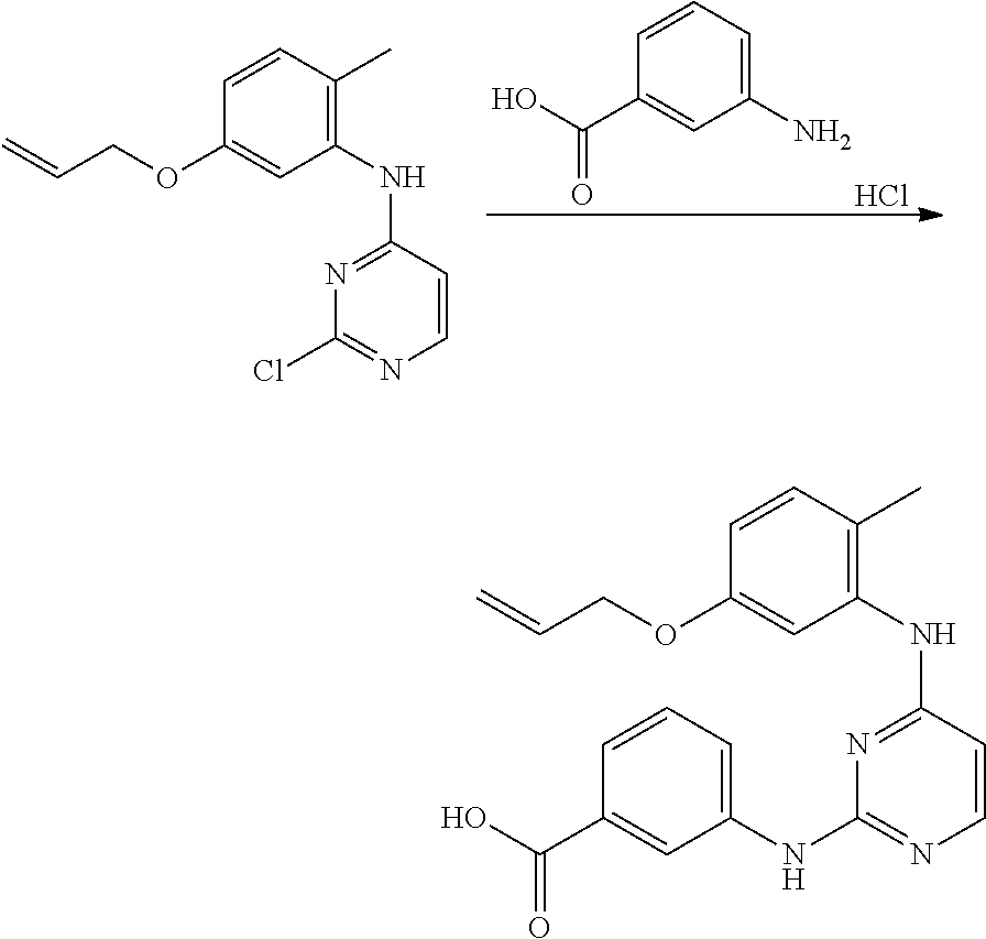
C1(N)=CC=CC(C(O)=O)=C1.Cl.C1(NC2=NC(Cl)=NC=C2)=C(C)C=CC(OCC=C)=C1.C1(NC2=NC(NC3=CC=CC(C(O)=O)=C3)=NC=C2)=C(C)C=CC(OCC=C)=C1
